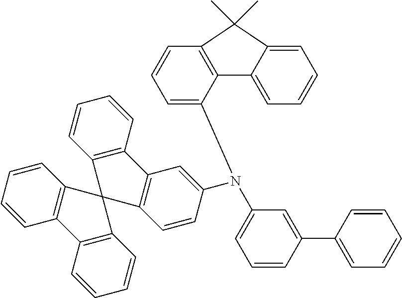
N(C1=CC2=C(C=C1)C1(C3=C2C=CC=C3)C2=C(C=CC=C2)C2=C1C=CC=C2)(C1=CC=CC(C2=CC=CC=C2)=C1)C1=CC=CC2=C1C1=CC=CC=C1C2(C)C
